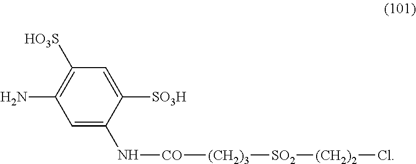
C1([HO3S])=C(N)C=C(N[CO][(CH2)3][SO2][(CH2)2]Cl)C([SO3H])=C1
